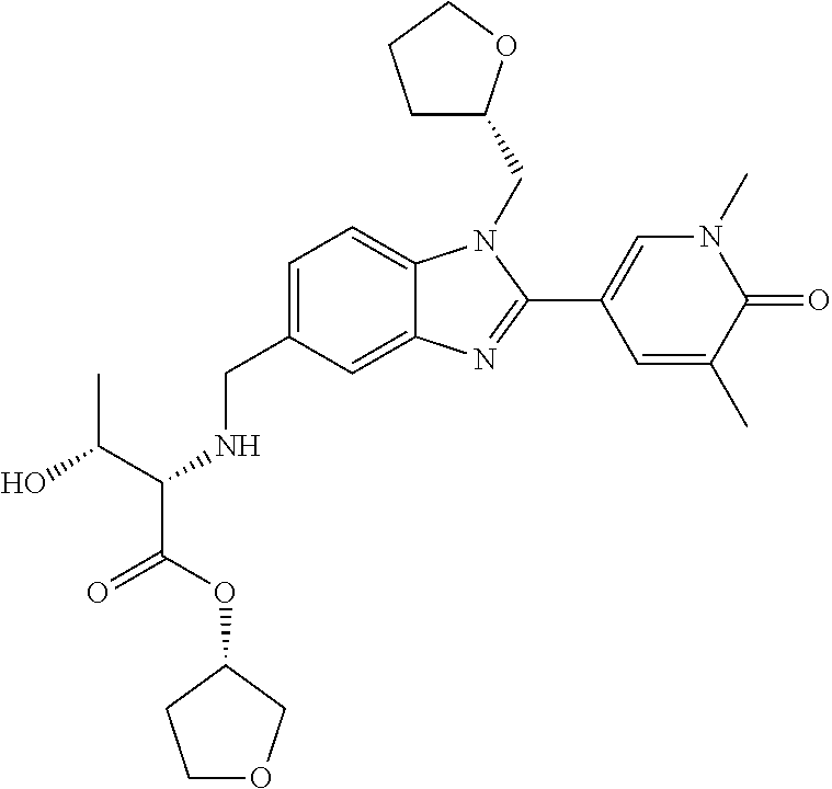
C1=C(CNC(C(=O)OC2CCOC2)C(O)C)C=C2C(=C1)N(CC1CCCO1)C(C1=CN(C)C(=O)C(C)=C1)=N2
